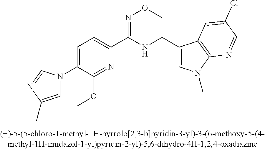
C1=C(N2C=C(C)N=C2)C(OC)=NC(C2=NOCC(C3=CN(C)C4=C3C=C(Cl)C=N4)N2)=C1
